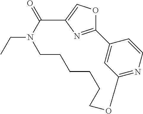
C12=CC(=NC=C1)OCCCCCCN(CC)C(=O)C1=COC2=N1
